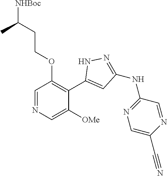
C1=NC=C([OMe])C(C2=CC(NC3=NC=C(C#N)N=C3)=NN2)=C1OCCC([NHBoc])C
